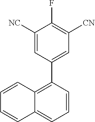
C1([NC])=CC(C2=C3C(=CC=C2)C=CC=C3)=CC([CN])=C1F
